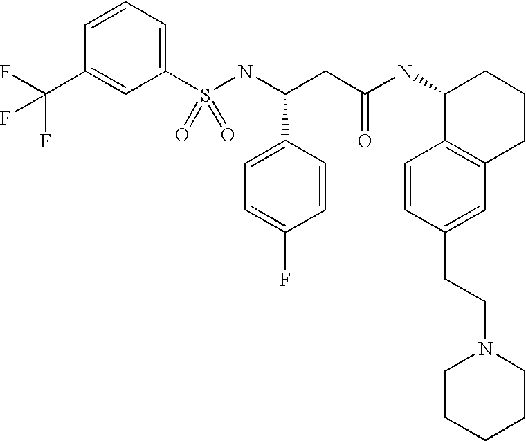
C1=CC=C(S(NC(CC(NC2C3=C(CCC2)C=C(CCN2CCCCC2)C=C3)=O)C2=CC=C(F)C=C2)(=O)=O)C=C1C(F)(F)F
